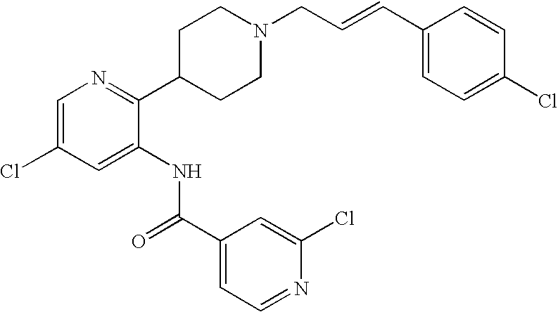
C1C(C2=NC=C(Cl)C=C2NC(C2=CC=NC(Cl)=C2)=O)CCN(CC=CC2=CC=C(Cl)C=C2)C1
